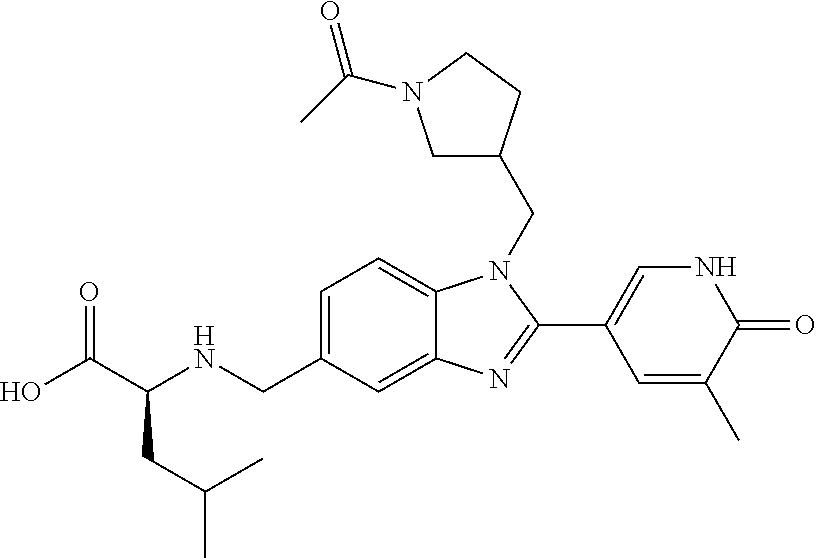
OC(C(NCC1=CC=C2C(=C1)N=C(C1=CNC(=O)C(C)=C1)N2CC1CN(C(C)=O)CC1)CC(C)C)=O
